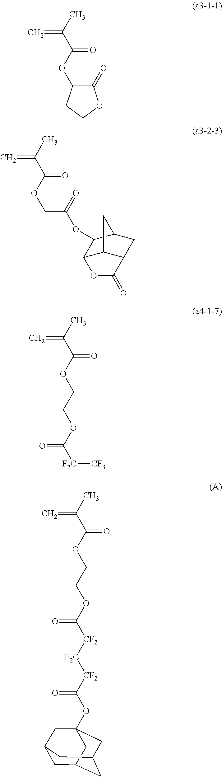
C=C(C)C(OC1C(=O)OCC1)=O.C=C(C)C(OCC(OC1C2C3C(CC1C3)C(=O)O2)=O)=O.C=C(C)C(OCCOC([F2C][CF3])=O)=O.C=C(C)C(OCCOC([CF2][F2C][CF2]C(OC12CC3CC(CC(C1)C3)C2)=O)=O)=O
